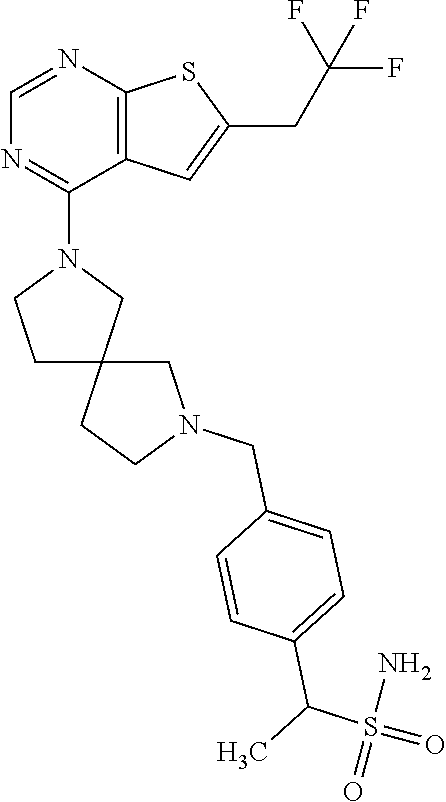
C1=NC2=C(C(N3CCC4(C3)CCN(CC3=CC=C(C(C)S(N)(=O)=O)C=C3)C4)=N1)C=C(CC(F)(F)F)S2
